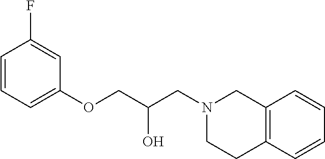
C1=CC=C(OCC(CN2CCC3=C(C2)C=CC=C3)O)C=C1F
